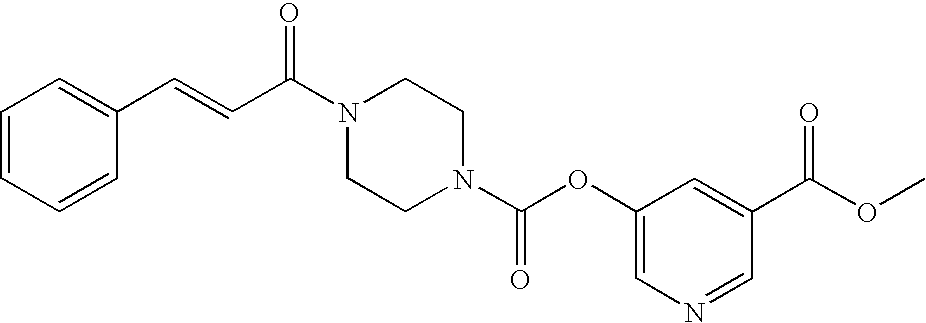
C1=CC=CC(C=CC(=O)N2CCN(C(=O)OC3=CN=CC(C(=O)OC)=C3)CC2)=C1
